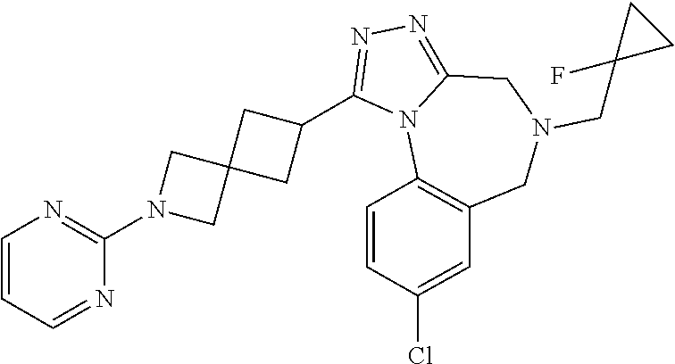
C1=CN=C(N2CC3(C2)CC(C2=NN=C4N2C2=C(CN(CC5(F)CC5)C4)C=C(Cl)C=C2)C3)N=C1
